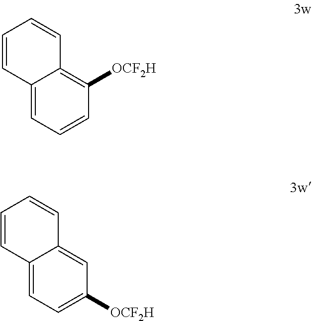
C12=CC=CC([OCF2H])=C1C=CC=C2.C12=CC=C([OCF2H])C=C1C=CC=C2
